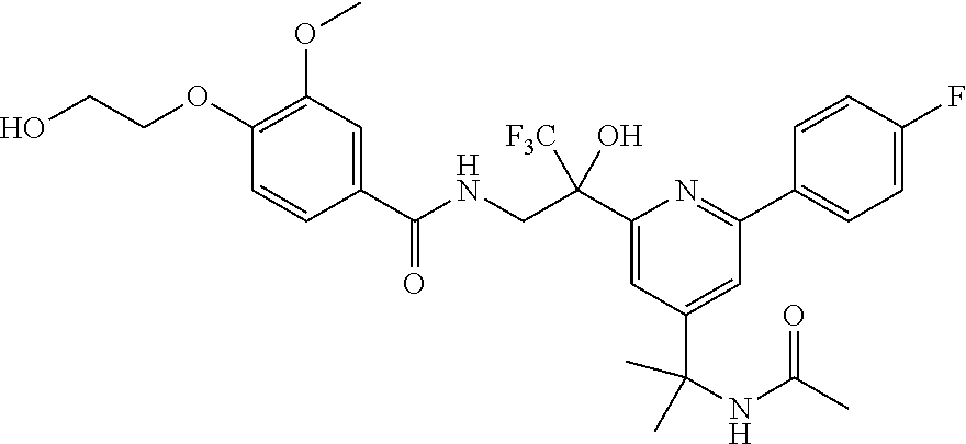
C1(C(CNC(C2=CC(OC)=C(OCCO)C=C2)=O)([F3C])O)=CC(C(NC(C)=O)(C)C)=CC(C2=CC=C(F)C=C2)=N1
